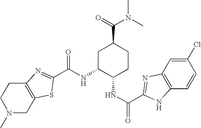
C12=C(CN(C)CC1)SC(C(NC1C(NC(=O)C3=NC4=C(C=CC(Cl)=C4)N3)CCC(C(N(C)C)=O)C1)=O)=N2
